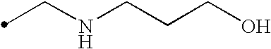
C(NCCCO)C
